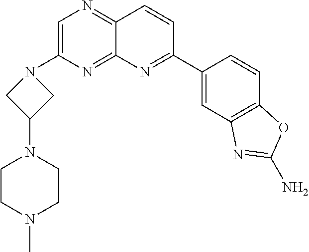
C1=C(N2CC(N3CCN(C)CC3)C2)N=C2C(=N1)C=CC(C1=CC3=C(C=C1)OC(N)=N3)=N2
